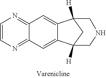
C1=CN=C2C(=N1)C=C1C(=C2)C2([H])CC1([H])CNC2
